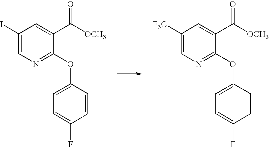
C1(I)=CN=C(OC2=CC=C(F)C=C2)C(C([OCH3])=O)=C1.C1([F3C])=CN=C(OC2=CC=C(F)C=C2)C(C([OCH3])=O)=C1
